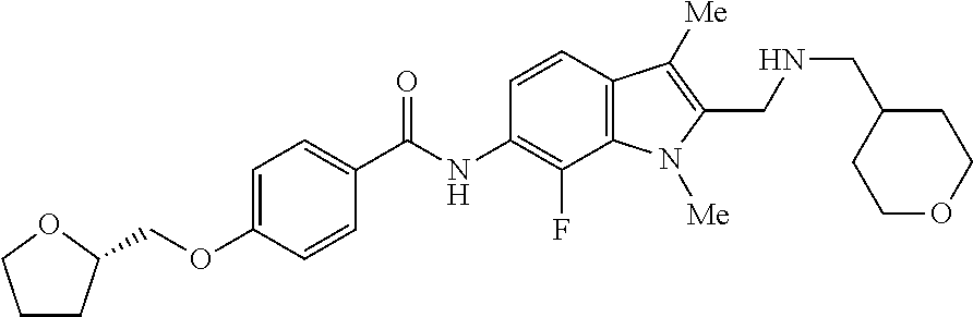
C1CC(COC2=CC=C(C(NC3=C(F)C4=C(C=C3)C([Me])=C(CNCC3CCOCC3)N4[Me])=O)C=C2)OC1
